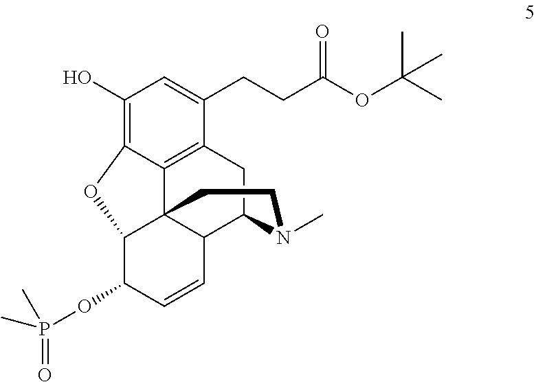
C1(O)=C2C3=C(C(CCC(OC(C)(C)C)=O)=C1)CC1C4C3(C(C(OP(=O)(C)C)C=C4)O2)CCN1C
